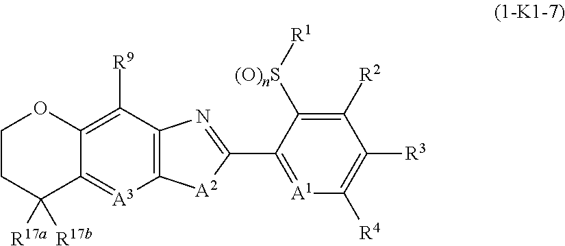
[A1]1=C(C2=NC3=C([A2]2)[A3]=C2C(=C3[R9])OCCC2([R17a])[R17b])C([(O)nS][R1])=C([R2])C([R3])=C1[R4]
